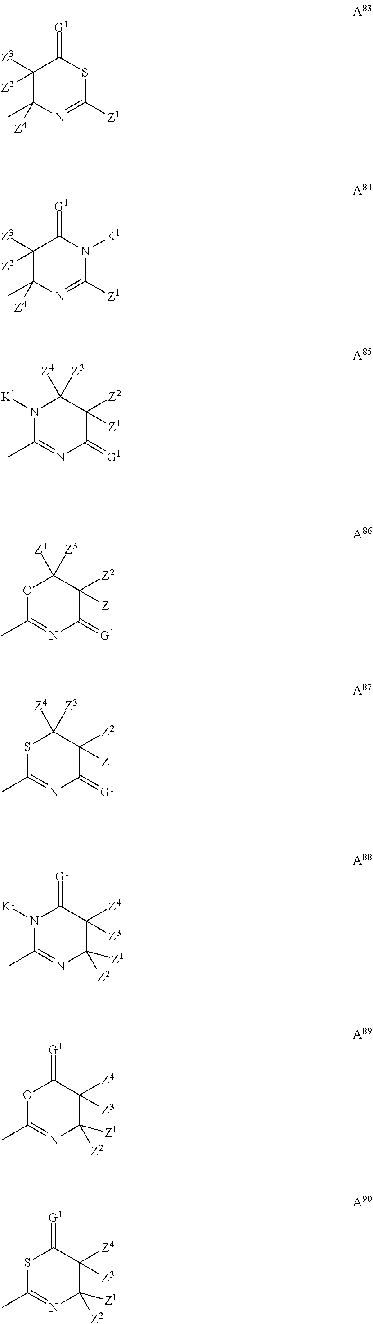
C1([Z3])([Z2])C(C)([Z4])N=C([Z1])SC1=[G1].N1([K1])C(C)=NC(=[G1])C([Z2])([Z1])C1([Z4])[Z3].O1C(C)=NC(=[G1])C([Z2])([Z1])C1([Z4])[Z3].[Z4]C1([Z3])SC(C)=NC(=[G1])C1([Z2])[Z1].[K1]N1C(C)=NC([Z1])([Z2])C([Z4])([Z3])C1=[G1].CC1=NC([Z1])([Z2])C([Z4])([Z3])C(=[G1])O1.CC1=NC([Z1])([Z2])C([Z4])([Z3])C(=[G1])S1.C1([Z3])([Z2])C(C)([Z4])N=C([Z1])N([K1])C1=[G1]
